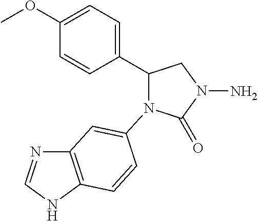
C1(=O)N(N)CC(C2=CC=C(OC)C=C2)N1C1=CC2=C(NC=N2)C=C1
